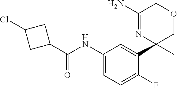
C1(C(=O)NC2=CC=C(F)C(C3(C)COCC(N)=N3)=C2)CC(Cl)C1
